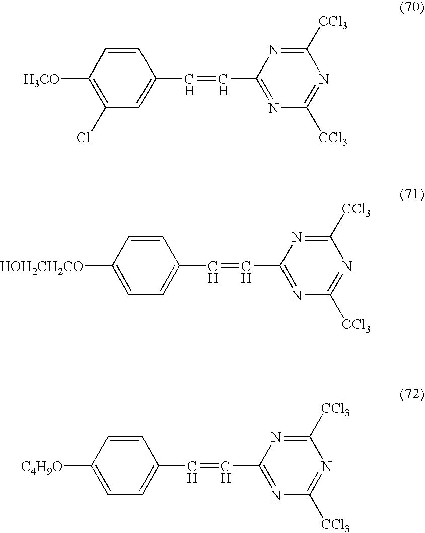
N1=C(C=CC2=CC(Cl)=C([H3CO])C=C2)N=C([CCl3])N=C1[CCl3].N1=C(C=CC2=CC=C([HOH2CH2CO])C=C2)N=C([CCl3])N=C1[CCl3].N1=C(C=CC2=CC=C([C4H9O])C=C2)N=C([CCl3])N=C1[CCl3]
